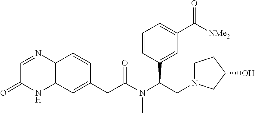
C1=NC2=C(NC1=O)C=C(CC(N(C(CN1CCC(O)C1)C1=CC(C([NMe2])=O)=CC=C1)C)=O)C=C2
